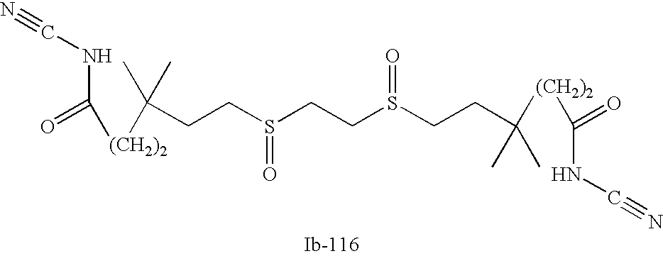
N#CNC(=O)[(CH2)2]C(C)(C)CCS(=O)CCS(=O)CCC(C)(C)[(CH2)2]C(=O)NC#N
